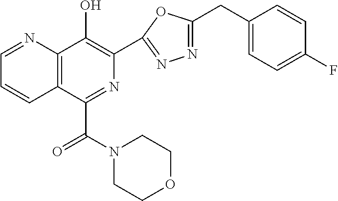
C1=NC2=C(C=C1)C(C(=O)N1CCOCC1)=NC(C1=NN=C(CC3=CC=C(F)C=C3)O1)=C2O
